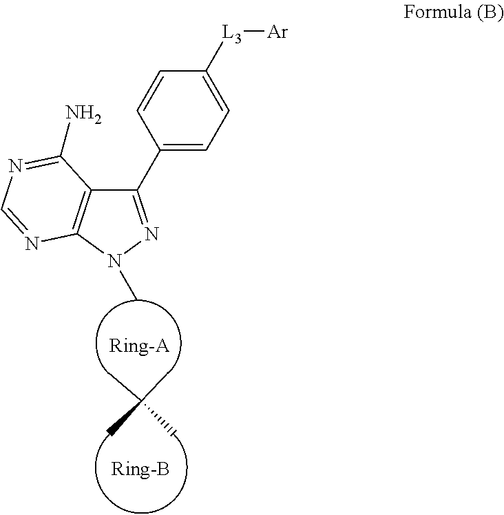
CC(C)(C)C.CN1C2=C(C(C3=CC=C([L3][Ar])C=C3)=N1)C(N)=NC=N2
